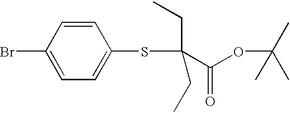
BrC1=CC=C(SC(C(OC(C)(C)C)=O)(CC)CC)C=C1
